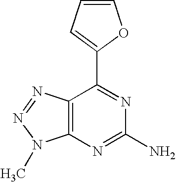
C1=CC=C(C2=NC(N)=NC3=C2N=NN3C)O1
